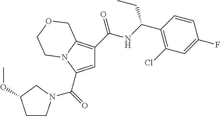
C1=C(C(=O)N2CCC(OC)C2)N2C(=C1C(NC(C1=C(Cl)C=C(F)C=C1)CC)=O)COCC2
